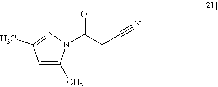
C1=C(C)N(C(CC#N)=O)N=C1C
